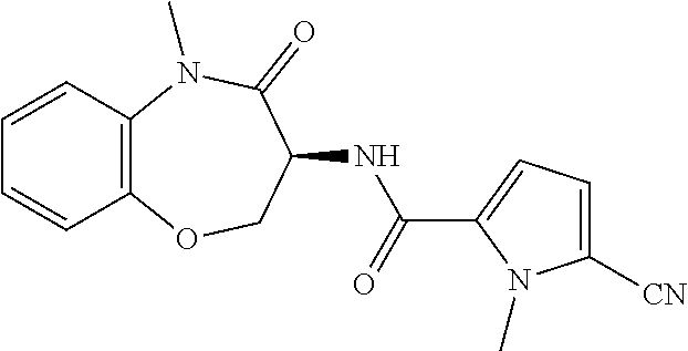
N(C(C1=CC=C([CN])N1C)=O)C1COC2=C(C=CC=C2)N(C)C1=O
